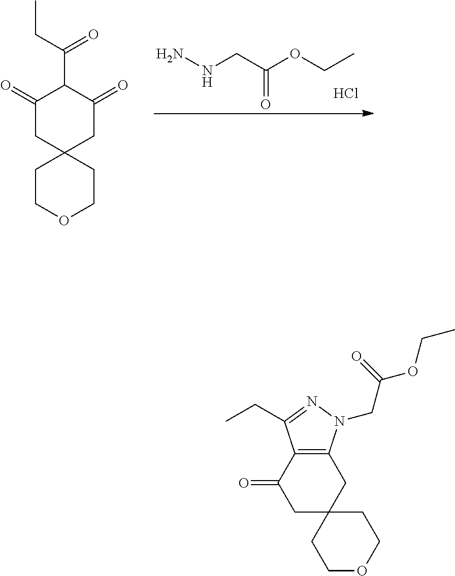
C1(=O)CC2(CC(=O)C1C(CC)=O)CCOCC2.NNCC(OCC)=O.Cl.C12=C(N(CC(OCC)=O)N=C1CC)CC1(CC2=O)CCOCC1
